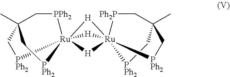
[PPh2]1CC2(C)C[PPh2][Ru]134([PPh2]C2)[H][Ru]12([Ph2P]CC(C)(C[PPh2]1)C[PPh2]2)([H]3)[H]4
